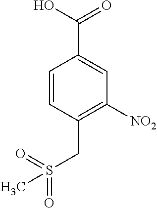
C1=CC(CS(C)(=O)=O)=C([NO2])C=C1C(=O)O
